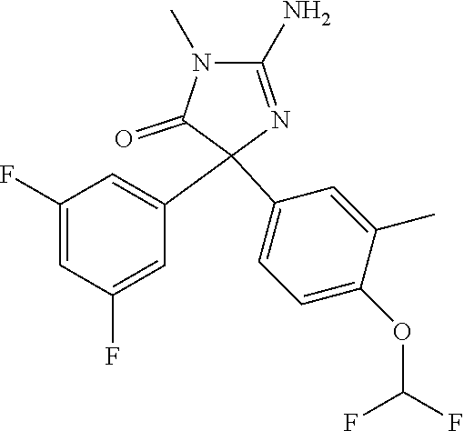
C1(F)=CC(F)=CC(C2(C3=CC=C(OC(F)F)C(C)=C3)C(=O)N(C)C(N)=N2)=C1
